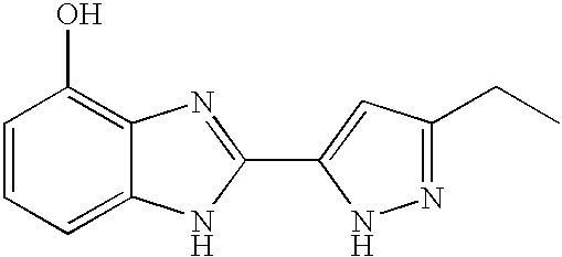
C1=CC=C2C(=C1O)N=C(C1=CC(CC)=NN1)N2
